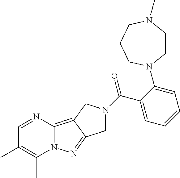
C1=NC2=C3C(=NN2C(C)=C1C)CN(C(C1=CC=CC=C1N1CCN(C)CCC1)=O)C3
